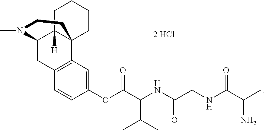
C1=CC(OC(C(NC(C(NC(C(N)C)=O)C)=O)C(C)C)=O)=CC2=C1CC1C3([H])C2(CCCC3)CCN1C
